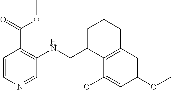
C1(OC)=CC(OC)=CC2=C1C(CNC1=C(C(OC)=O)C=CN=C1)CCC2
